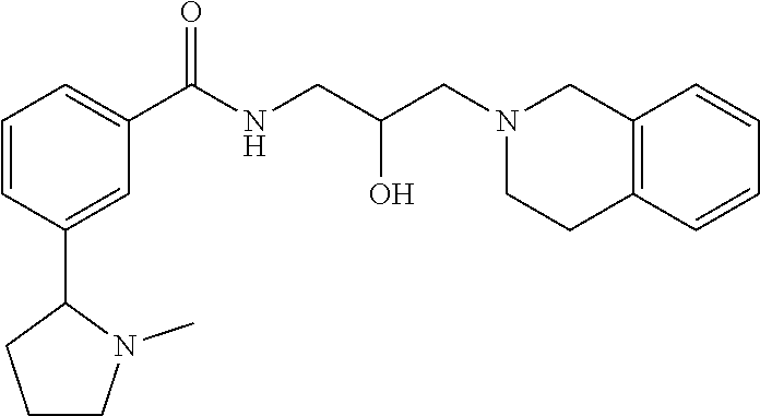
C1=CC(C2CCCN2C)=CC(C(NCC(CN2CCC3=C(C2)C=CC=C3)O)=O)=C1
